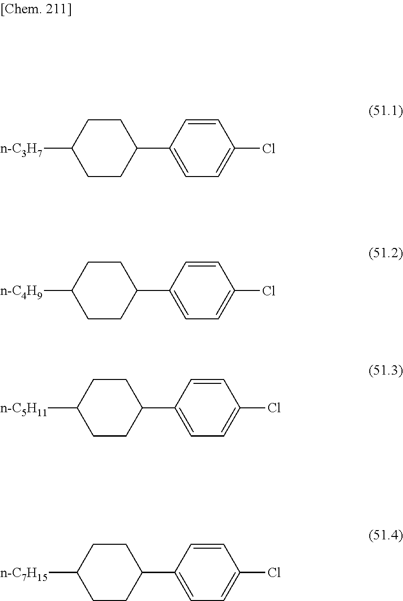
C1=CC(C2CCC([n-C3H7])CC2)=CC=C1Cl.C1=CC(C2CCC([n-C4H9])CC2)=CC=C1Cl.C1=CC(C2CCC([n-C5H11])CC2)=CC=C1Cl.C1=CC(C2CCC([n-C7H15])CC2)=CC=C1Cl
